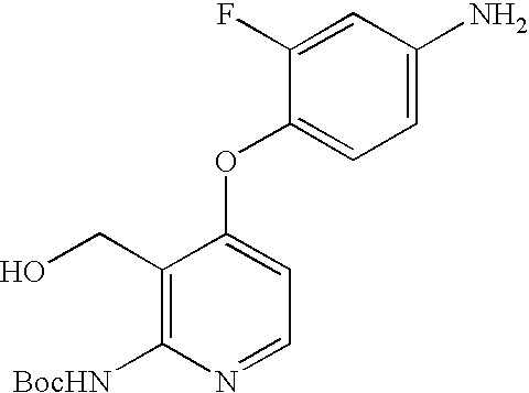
C1(CO)=C([BocHN])N=CC=C1OC1=CC=C(N)C=C1F
